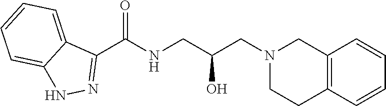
C1(C(NCC(CN2CCC3=C(C2)C=CC=C3)O)=O)=NNC2=CC=CC=C12
